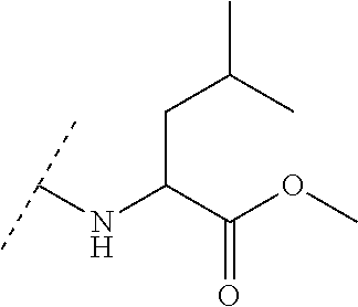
C(C(C(OC)=O)NC(C)C)C(C)C
